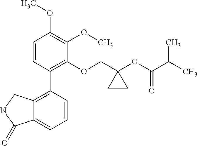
C1=CC(C2=C3C(=CC=C2)C(=O)NC3)=C(OCC2(OC(C(C)C)=O)CC2)C(OC)=C1OC
